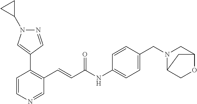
C1=CN=CC(C=CC(NC2=CC=C(CN3C4COC(C3)C4)C=C2)=O)=C1C1=CN(C2CC2)N=C1
